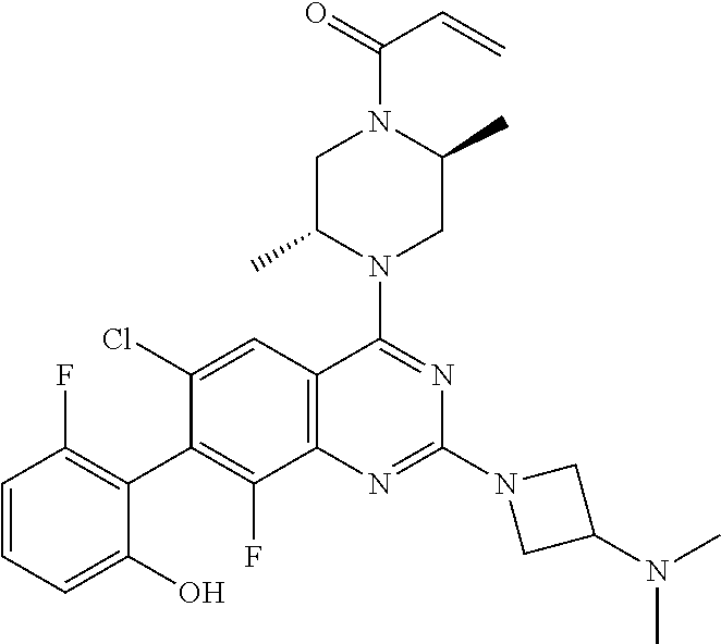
C1=CC=C(O)C(C2=C(F)C3=C(C=C2Cl)C(N2CC(C)N(C(=O)C=C)CC2C)=NC(N2CC(N(C)C)C2)=N3)=C1F
